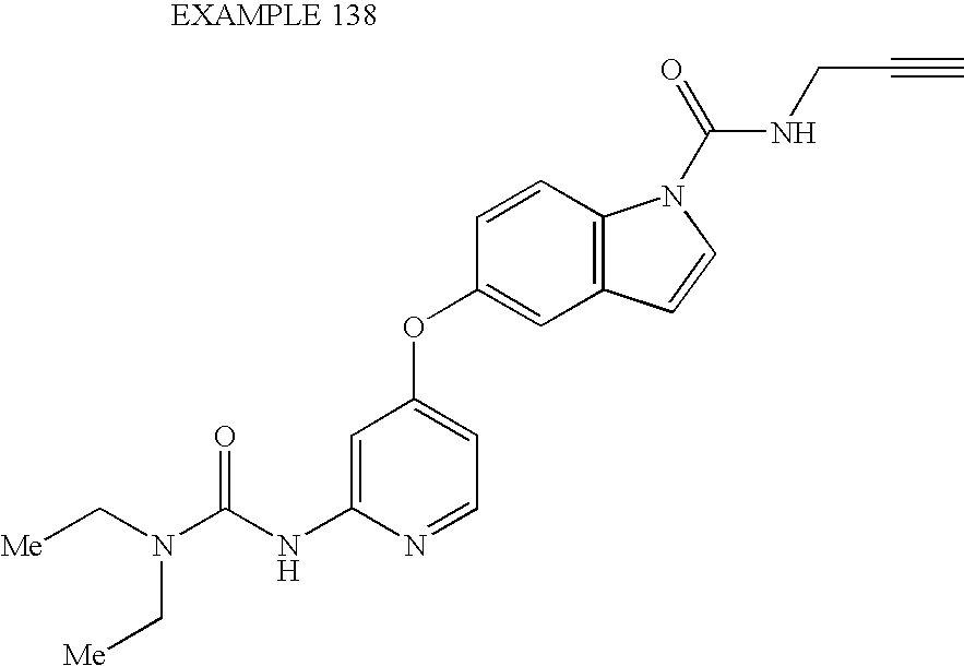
C1=C(NC(N(C[Me])C[Me])=O)N=CC=C1OC1=CC2=C(C=C1)N(C(=O)NCC#C)C=C2
